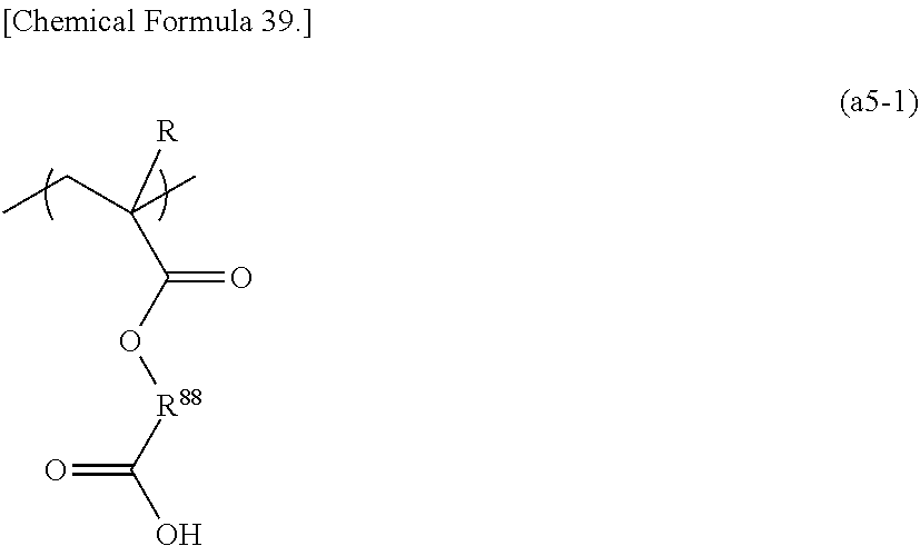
CCC(C)([R])C(O[R88]C(O)=O)=O
